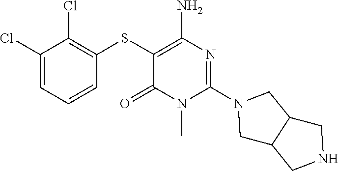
S(C1=C(N)N=C(N2CC3C(C2)CNC3)N(C)C1=O)C1=C(Cl)C(Cl)=CC=C1
